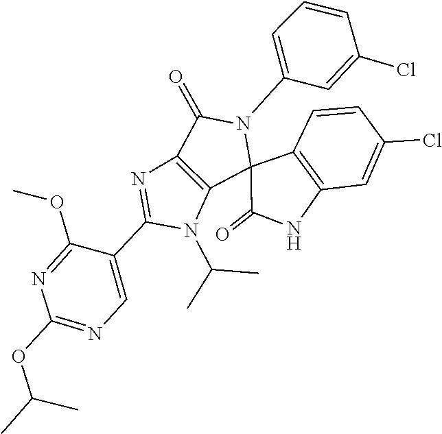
N1=C(OC(C)C)N=C(OC)C(C2=NC3=C(N2C(C)C)C2(N(C4=CC=CC(Cl)=C4)C3=O)C3=C(C=C(Cl)C=C3)NC2=O)=C1
